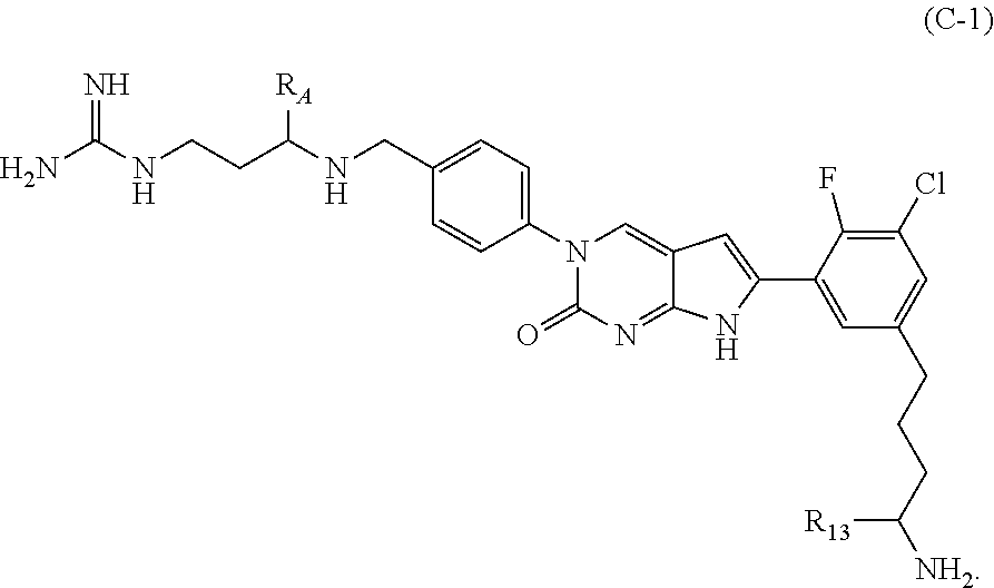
N1(C2=CC=C(CNC(CCNC(N)=N)[RA])C=C2)C(=O)N=C2C(=C1)C=C(C1=CC(CCCC([NH2])[R13])=CC(Cl)=C1F)N2
